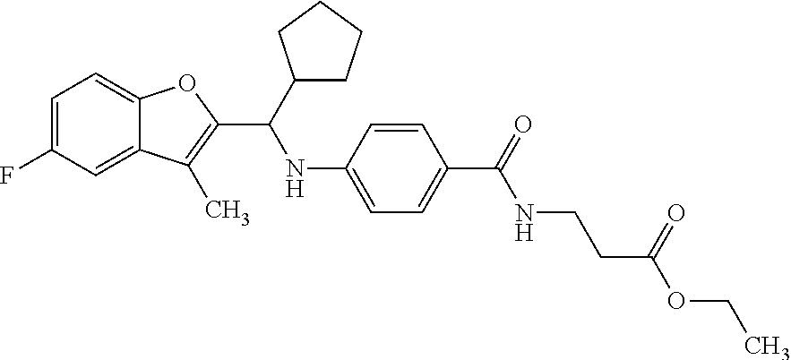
C1=C(F)C=C2C(=C1)OC(C(C1CCCC1)NC1=CC=C(C(=O)NCCC(OCC)=O)C=C1)=C2C
